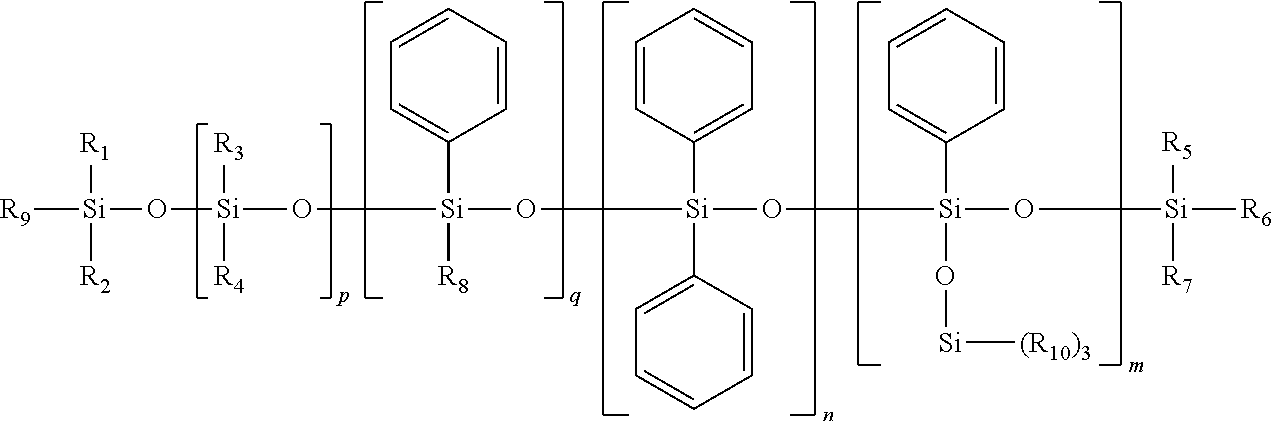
[R9][Si]([R1])([R2])O[Si]([R3])([R4])O[Si](C1=CC=CC=C1)([R8])O[Si](C1=CC=CC=C1)(C1=CC=CC=C1)O[Si](O[Si]([R5])([R7])[R6])(C1=CC=CC=C1)O[Si][(R10)3]
